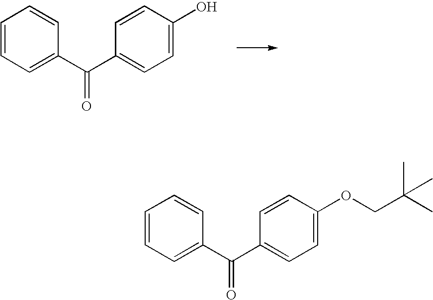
C(C1=CC=CC=C1)(=O)C1=CC=C(O)C=C1.C(C1=CC=CC=C1)(=O)C1=CC=C(OCC(C)(C)C)C=C1
